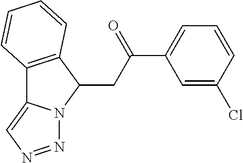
C12=C(C(CC(C3=CC=CC(Cl)=C3)=O)N3C1=CN=N3)C=CC=C2
